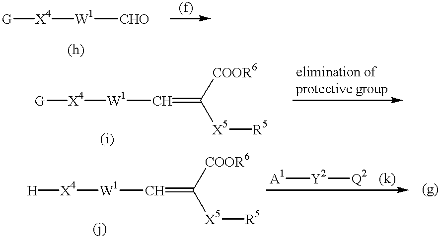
[G][X4][W1][CHO].[H][X4][W1]C=C([COOR6])[X5][R5].[A1][Y2][Q2].[G][X4][W1]C=C([COOR6])[X5][R5]
